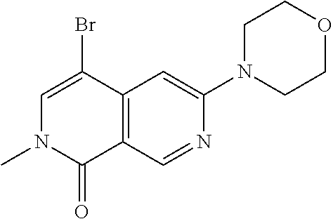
C12=C(C=NC(N3CCOCC3)=C1)C(=O)N(C)C=C2Br
